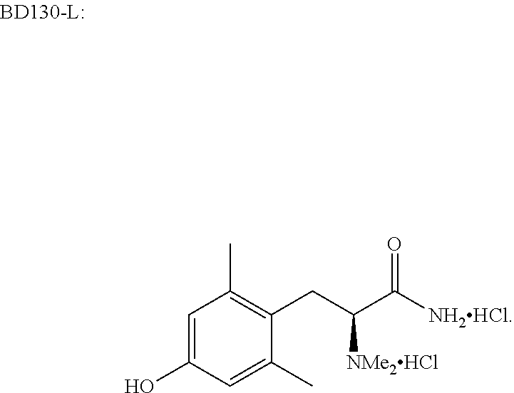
C1=C(O)C=C(C)C(CC(C([NH2HCl])=O)[NMe2HCl])=C1C
